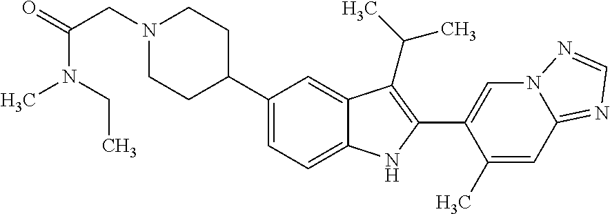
N1(CC(N(C)CC)=O)CCC(C2=CC=C3C(=C2)C(C(C)C)=C(C2=CN4C(=NC=N4)C=C2C)N3)CC1
